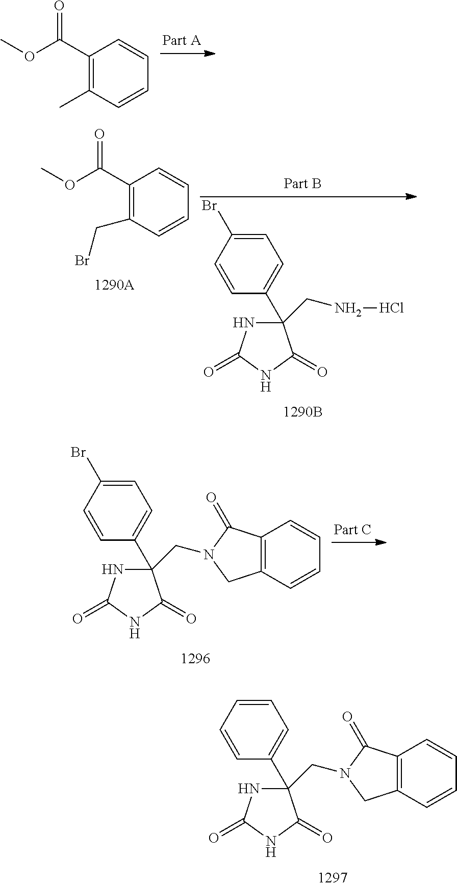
C1(C(OC)=O)=C(C)C=CC=C1.C1(CN2C(=O)C3=C(C=CC=C3)C2)(C2=CC=C(Br)C=C2)NC(=O)NC1=O.C1(CN2C(=O)C3=C(C=CC=C3)C2)(C2=CC=CC=C2)NC(=O)NC1=O.C1(C(OC)=O)=C(CBr)C=CC=C1.C1(CNCl)(C2=CC=C(Br)C=C2)NC(=O)NC1=O
